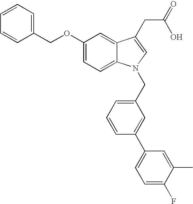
C1(OCC2=CC=CC=C2)=CC=C2C(=C1)C(CC(=O)O)=CN2CC1=CC=CC(C2=CC=C(F)C(C)=C2)=C1
